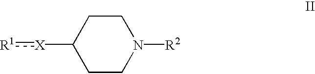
[X](C1CCN([R2])CC1):[R1]
